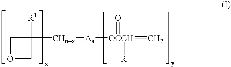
C1OCC1([R1])[CHnx][Aa][OCCH](=C)(=O)[R]
